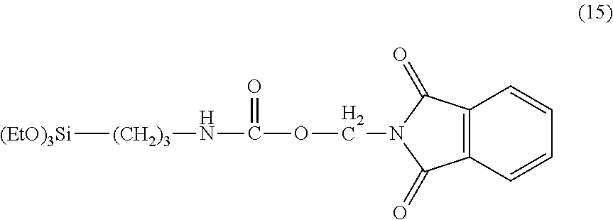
[(EtO)3Si][(CH2)3]NC(=O)OCN1C(=O)C2=C(C1=O)C=CC=C2
